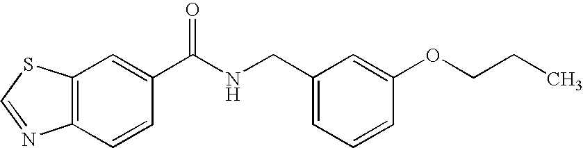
C12=C(C=C(C(NCC3=CC=CC(OCCC)=C3)=O)C=C1)SC=N2
